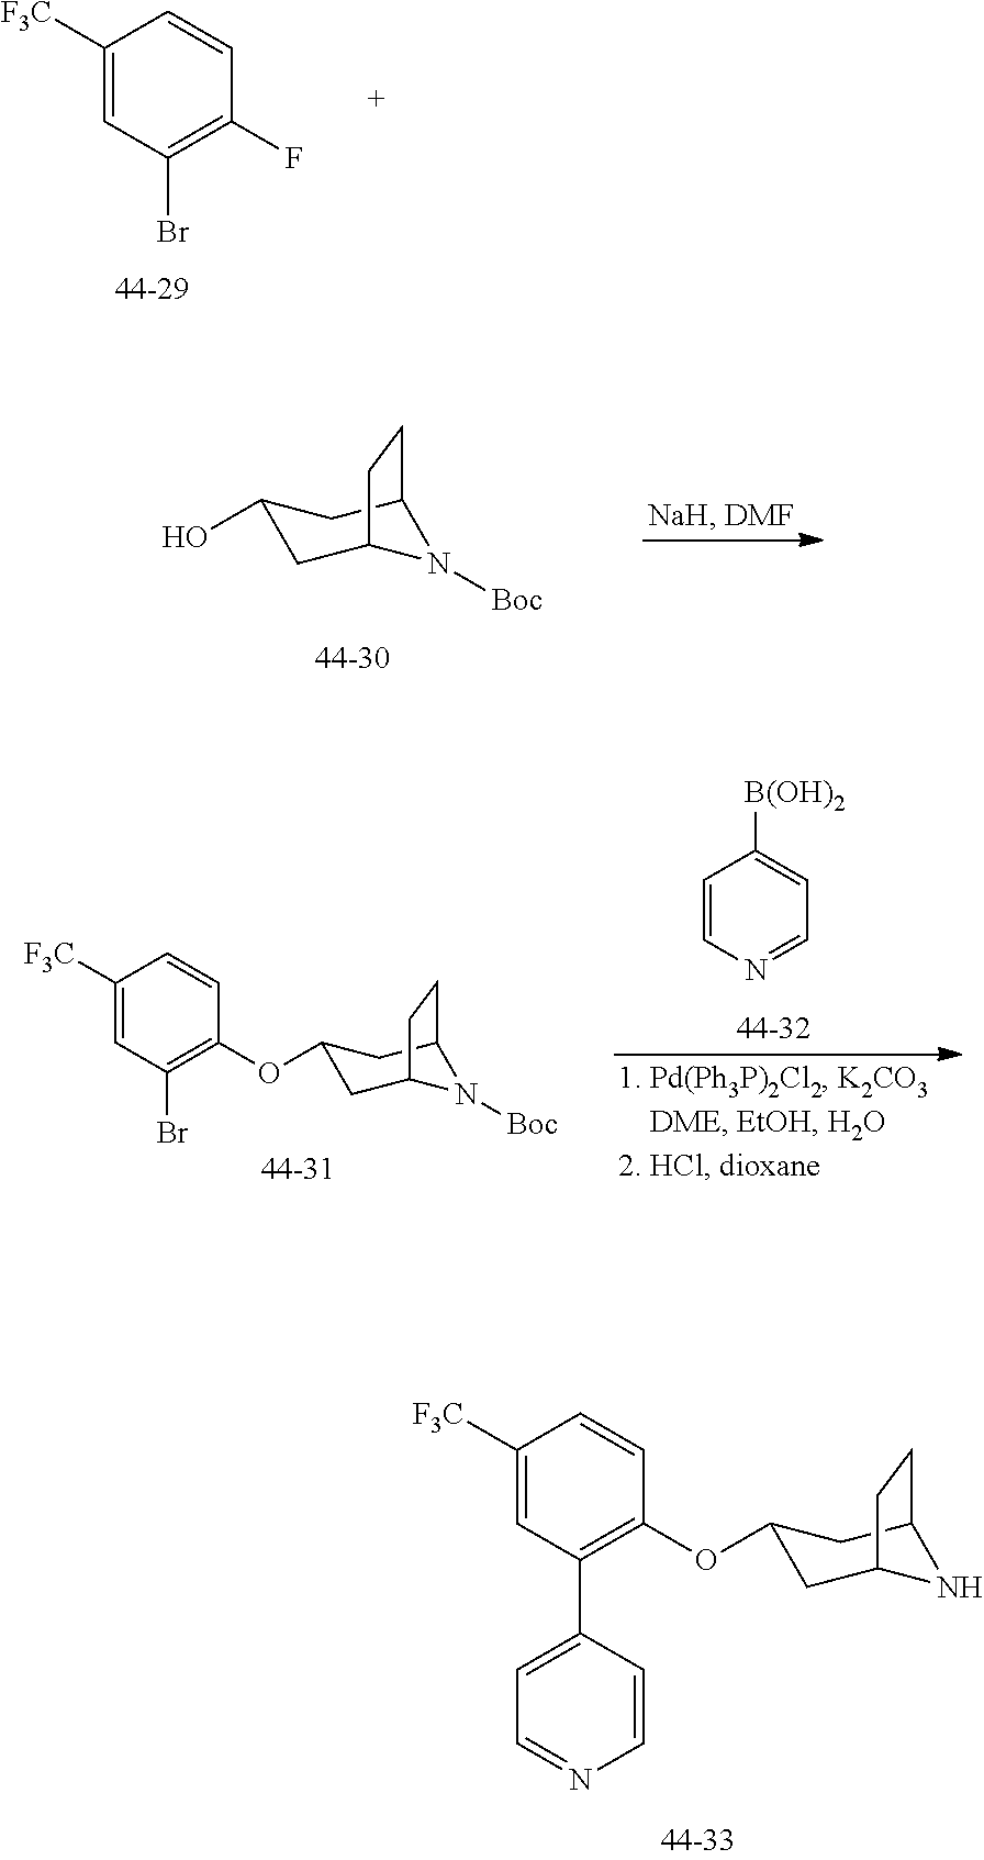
C1([F3C])=CC(Br)=C(F)C=C1.C1(O)CC2N([Boc])C(C1)CC2.C1(OC2=C(C3=CC=NC=C3)C=C([F3C])C=C2)CC2NC(C1)CC2.C1(OC2=C(Br)C=C([F3C])C=C2)CC2N([Boc])C(C1)CC2.C1=CN=CC=C1[B(OH)2]
